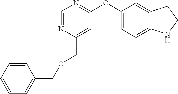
C1=CC=CC(COCC2=CC(OC3=CC=C4C(=C3)CCN4)=NC=N2)=C1
